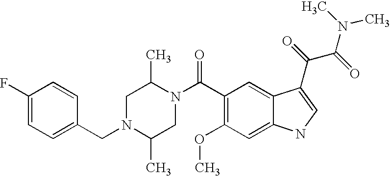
C1(F)=CC=C(CN2C(C)CN(C(C3=C(OC)C=C4C(=C3)C(C(=O)C(=O)N(C)C)=CN4)=O)C(C)C2)C=C1
